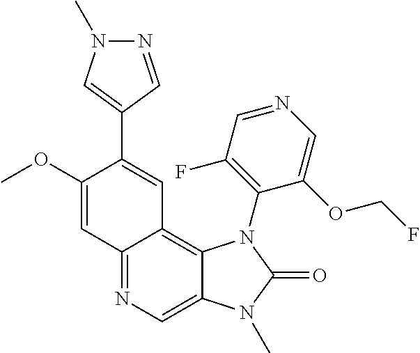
C12=NC=C3C(=C1C=C(C1=CN(C)N=C1)C(OC)=C2)N(C1=C(F)C=NC=C1OCF)C(=O)N3C
